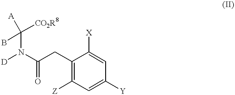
C1(CC(=O)N([D])C(B)([A])[CO2R8])=C([Z])C=C([Y])C=C1[X]
